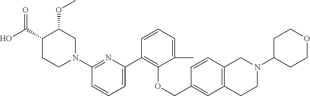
C1(N2CC(OC)C(C(O)=O)CC2)=NC(C2=C(OCC3=CC4=C(C=C3)CN(C3CCOCC3)CC4)C(C)=CC=C2)=CC=C1
